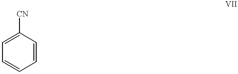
C1([CN])=CC=CC=C1
